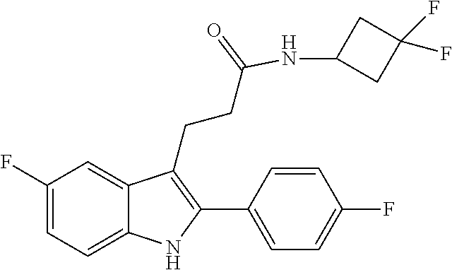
C1=C2C(CCC(=O)NC3CC(F)(F)C3)=C(C3=CC=C(F)C=C3)NC2=CC=C1F
